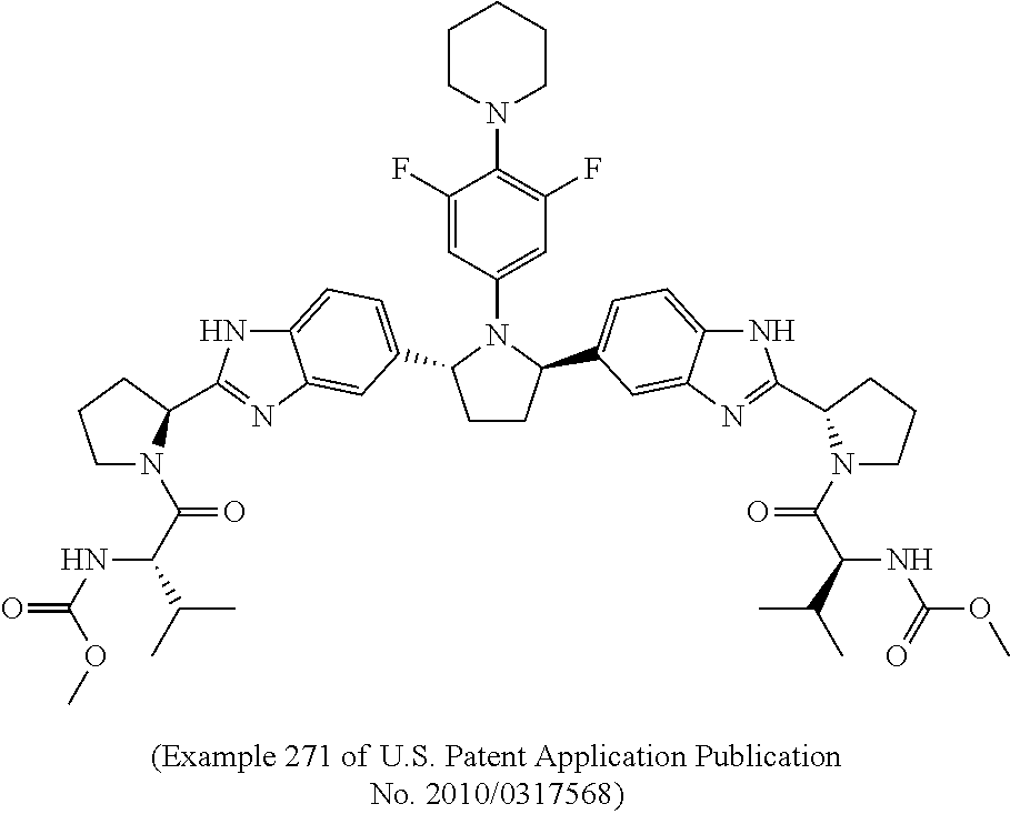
C1CC(C2=CC=C3NC(C4N(C(C(C(C)C)NC(=O)OC)=O)CCC4)=NC3=C2)N(C2=CC(F)=C(N3CCCCC3)C(F)=C2)C1C1=CC=C2NC(C3N(C(C(C(C)C)NC(OC)=O)=O)CCC3)=NC2=C1
